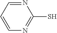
N1=CC=CN=C1S
